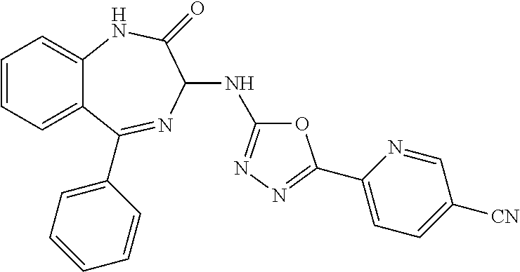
C1=CC=C2C(=C1)NC(=O)C(NC1=NN=C(C3=CC=C([CN])C=N3)O1)N=C2C1=CC=CC=C1
